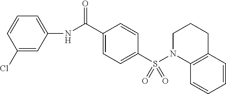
C1=C(NC(C2=CC=C(S(N3CCCC4=C3C=CC=C4)(=O)=O)C=C2)=O)C=C(Cl)C=C1
